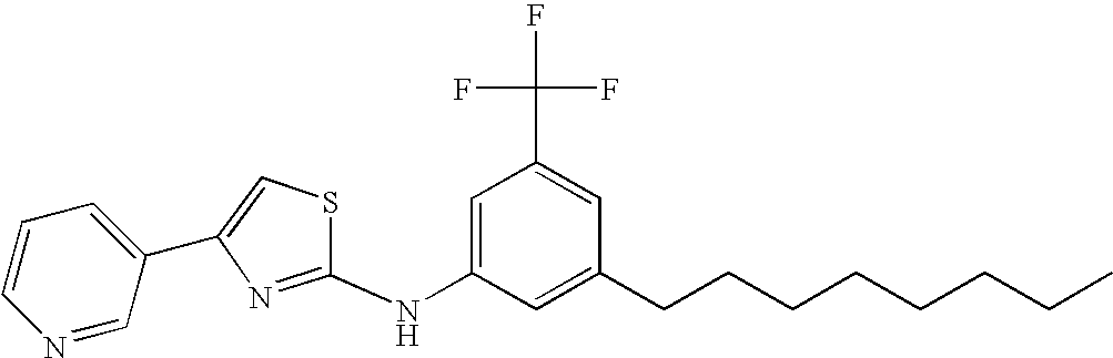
C1(C2=CC=CN=C2)=CSC(NC2=CC(C(F)(F)F)=CC(CCCCCCCC)=C2)=N1
